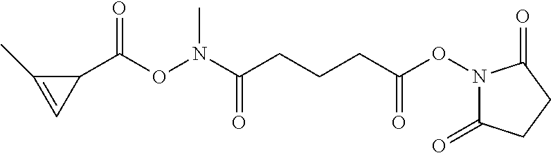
C1(C(ON(C(CCCC(ON2C(=O)CCC2=O)=O)=O)C)=O)C(C)=C1
